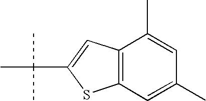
C1=C(C)C2=C(C=C1C)SC(C(C)(C)C)=C2
